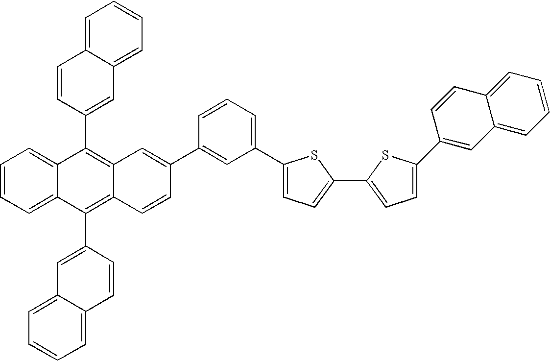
C1(C2=C3C(=C(C4=CC5=CC=CC=C5C=C4)C4=CC=CC=C24)C=CC(C2=CC(C4=CC=C(C5=CC=C(C6=CC7=CC=CC=C7C=C6)S5)S4)=CC=C2)=C3)=CC2=CC=CC=C2C=C1
